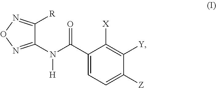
C1(C(N(C2=NON=C2[R])[H])=O)=CC=C([Z])C([Y])=C1[X]
